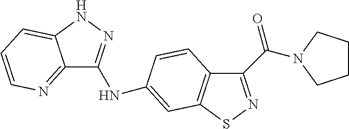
C12=NC=CC=C1NN=C2NC1=CC2=C(C(C(=O)N3CCCC3)=NS2)C=C1
